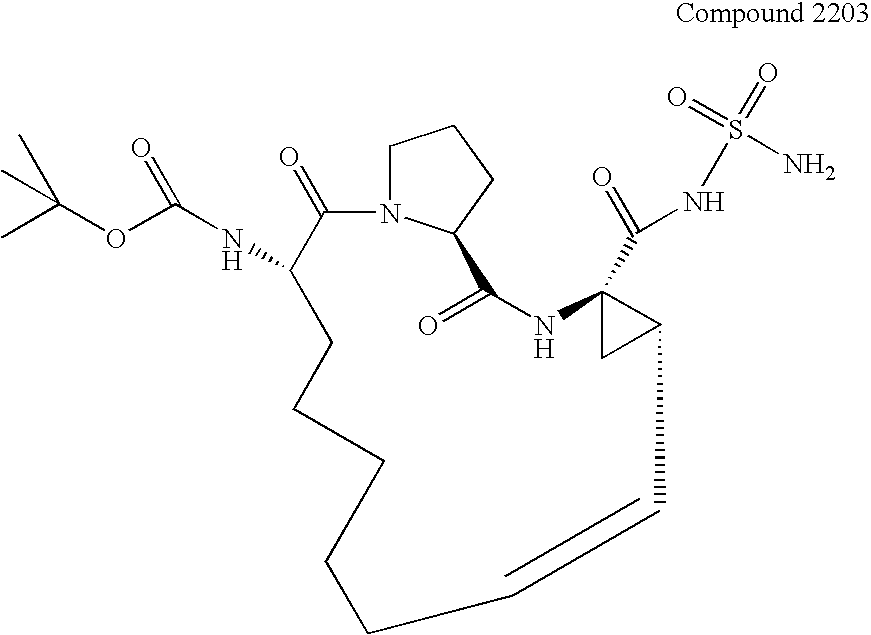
CC(OC(NC1C(=O)N2CCCC2C(=O)NC2(C(=O)NS(=O)(=O)N)CC2C=CCCCCC1)=O)(C)C
